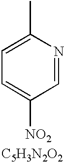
C1(C)=CC=C([NO2])C=N1.[C5H3N2O2]
